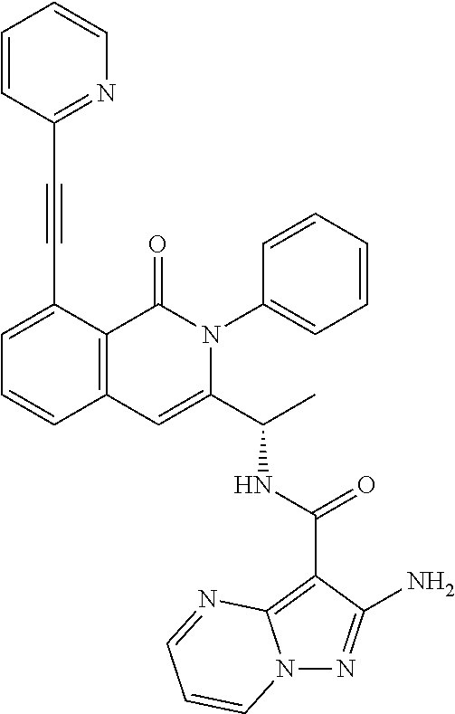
N12N=C(N)C(C(NC(C3=CC4=C(C(=O)N3C3=CC=CC=C3)C(C#CC3=NC=CC=C3)=CC=C4)C)=O)=C1N=CC=C2
